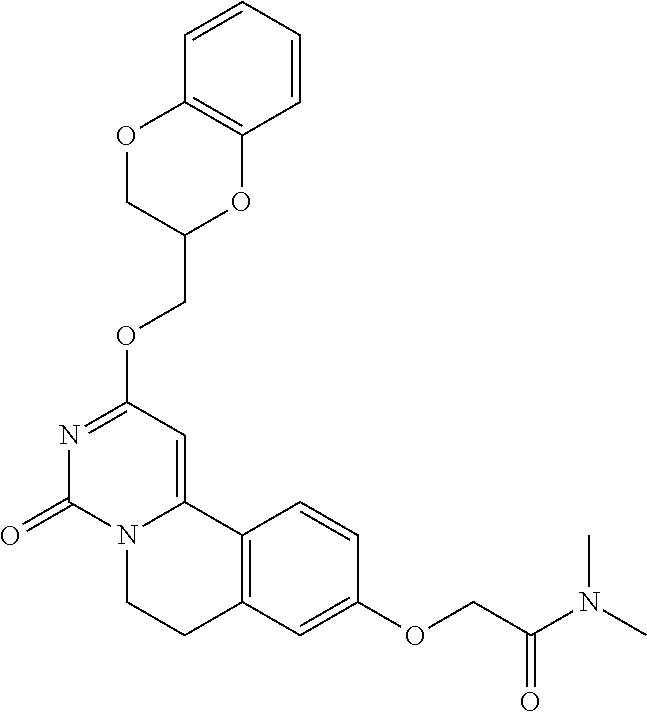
N1=C(OCC2OC3=C(OC2)C=CC=C3)C=C2N(C1=O)CCC1=C2C=CC(OCC(N(C)C)=O)=C1
